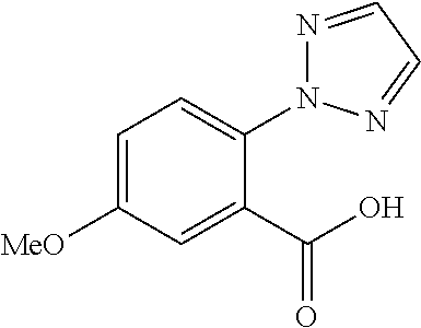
N1=CC=NN1C1=CC=C([MeO])C=C1C(O)=O
